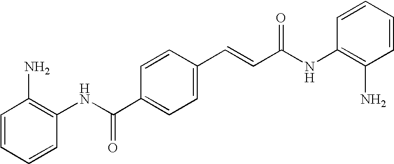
C1=CC(NC(C=CC2=CC=C(C(NC3=C(N)C=CC=C3)=O)C=C2)=O)=C(N)C=C1
